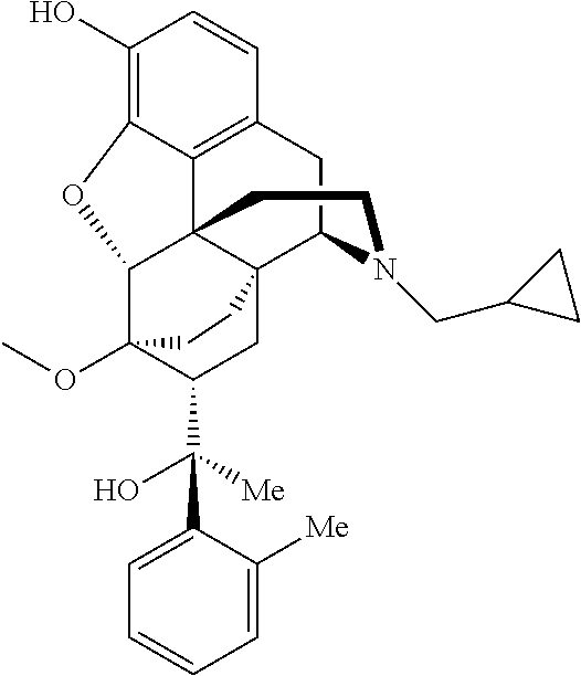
C1(O)=C2C3=C(C=C1)CC1C45C3(C(C(OC)(C(C(O)([Me])C3=CC=CC=C3[Me])C4)CC5)O2)CCN1CC1CC1
